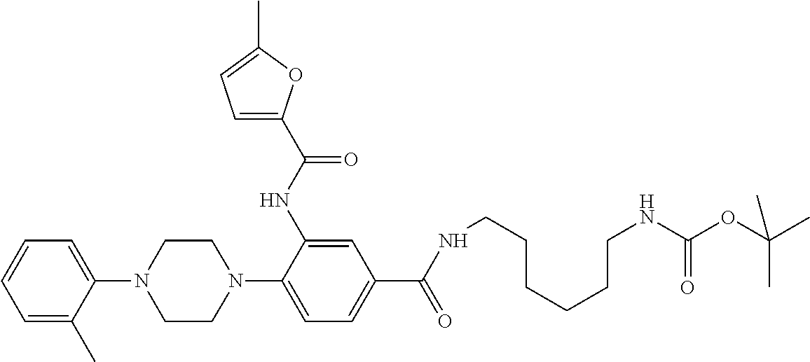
N1(C2=CC=C(C(NCCCCCCNC(OC(C)(C)C)=O)=O)C=C2NC(=O)C2=CC=C(C)O2)CCN(C2=CC=CC=C2C)CC1
